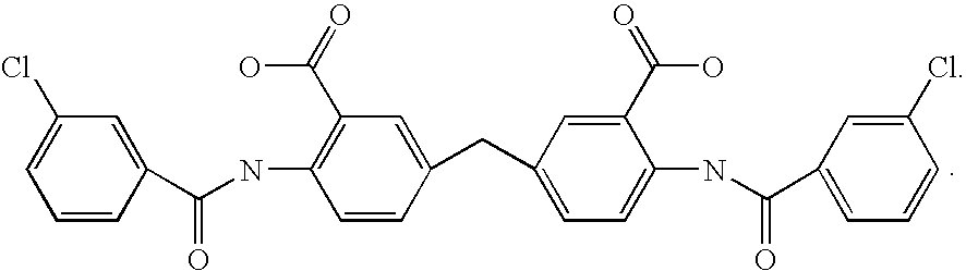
C1=CC(C(NC2=C(C(=O)O)C=C(CC3=CC=C(NC(=O)C4=CC=CC(Cl)=C4)C(C(=O)O)=C3)C=C2)=O)=CC(Cl)=C1
